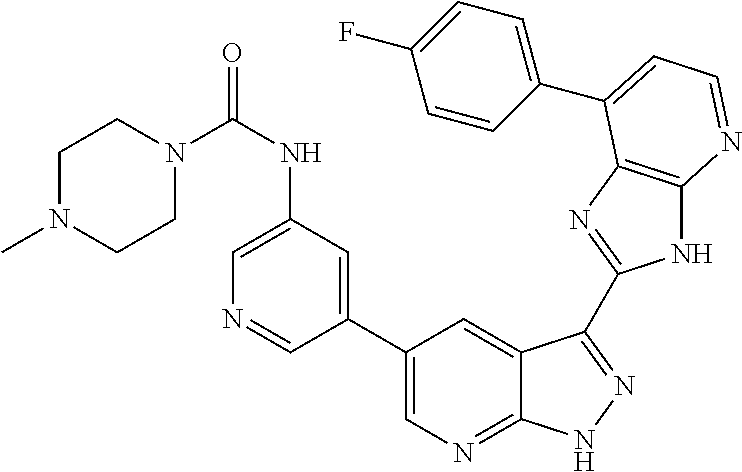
C1(C2=CN=C3C(=C2)C(C2=NC4=C(N2)N=CC=C4C2=CC=C(F)C=C2)=NN3)=CC(NC(=O)N2CCN(C)CC2)=CN=C1
